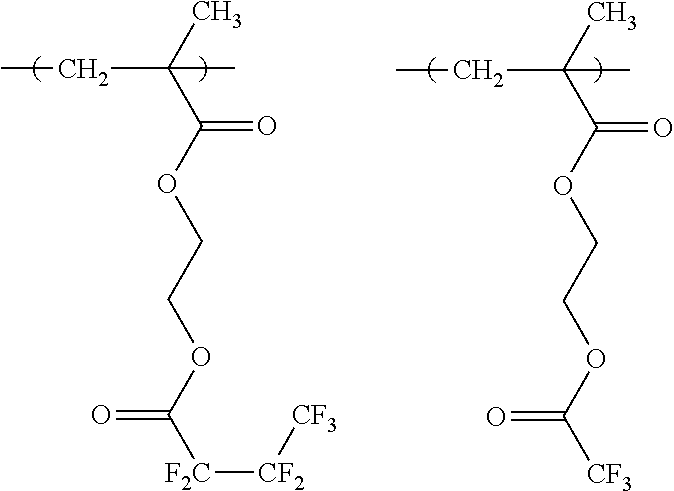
C(C)(C(OCCOC([F2C][CF2][CF3])=O)=O)(C)CC.C(C)(C(OCCOC([CF3])=O)=O)(C)CC
